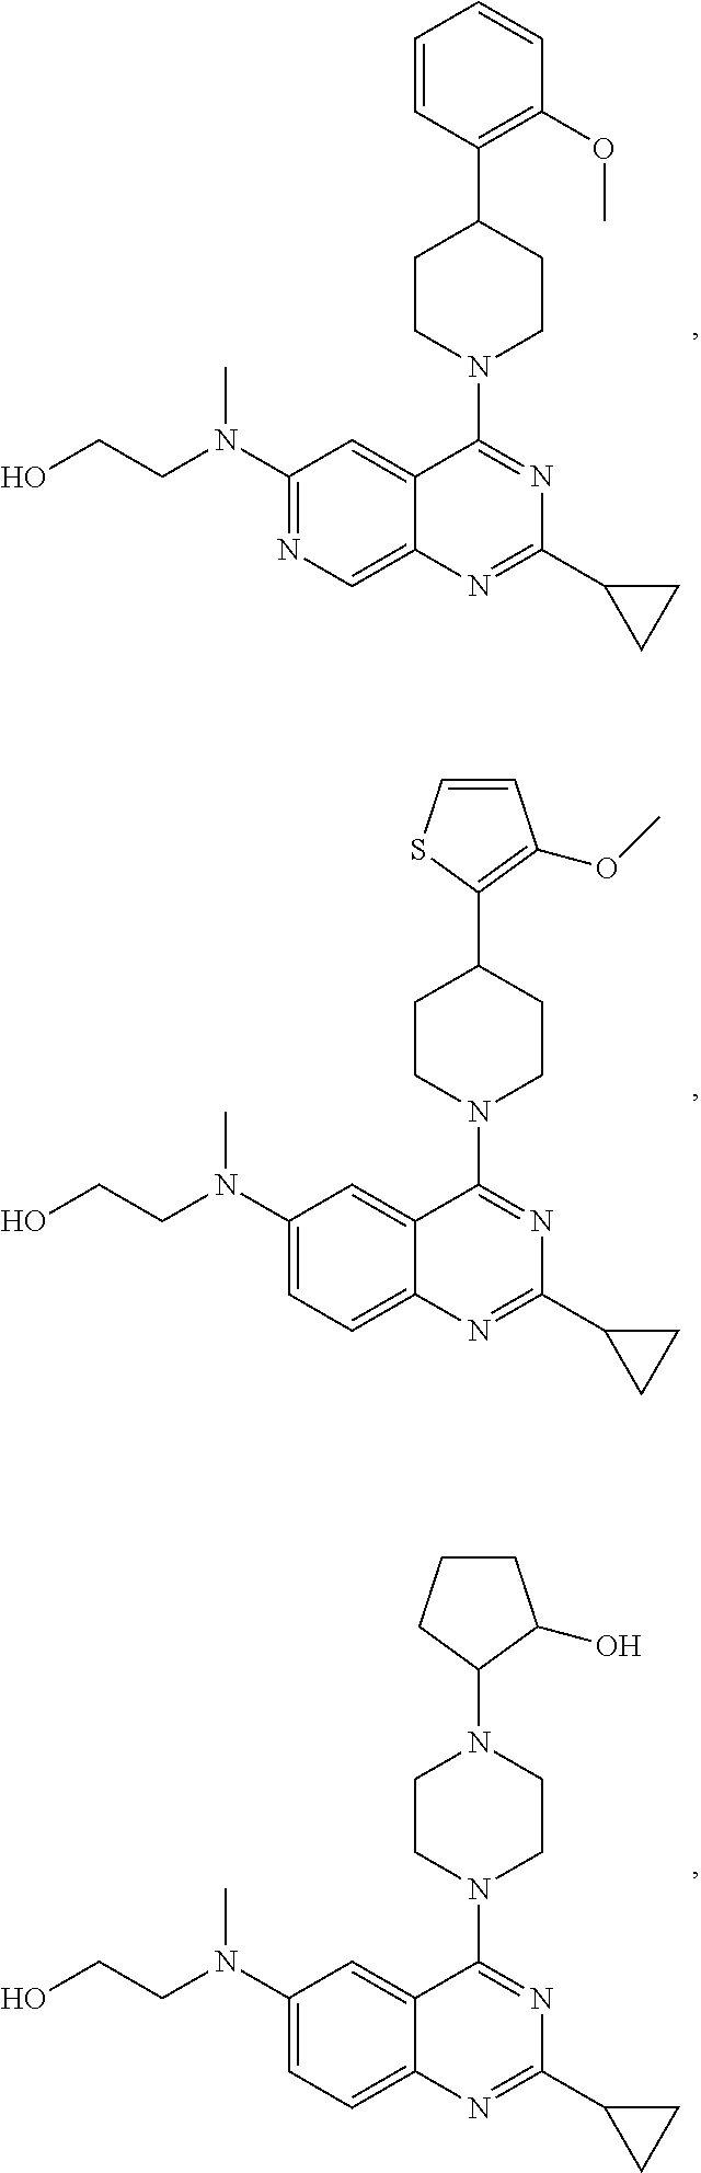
C1(N(CCO)C)=NC=C2C(=C1)C(N1CCC(C3=C(OC)C=CC=C3)CC1)=NC(C1CC1)=N2.C1(N(CCO)C)=CC=C2C(=C1)C(N1CCC(C3=C(OC)C=CS3)CC1)=NC(C1CC1)=N2.C1(N(CCO)C)=CC=C2C(=C1)C(N1CCN(C3C(O)CCC3)CC1)=NC(C1CC1)=N2
